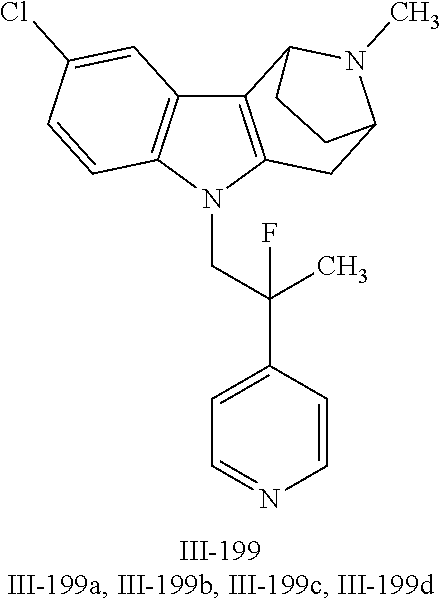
N1(CC(C2=CC=NC=C2)(C)F)C2=C(C3=C1C=CC(Cl)=C3)C1N(C)C(C2)CC1
